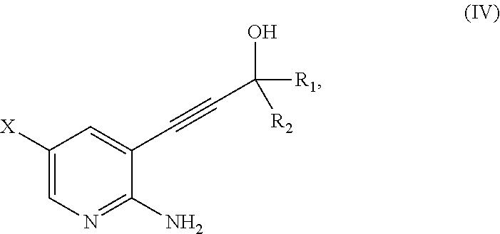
C1([X])=CN=C(N)C(C#CC([R1])([R2])O)=C1
